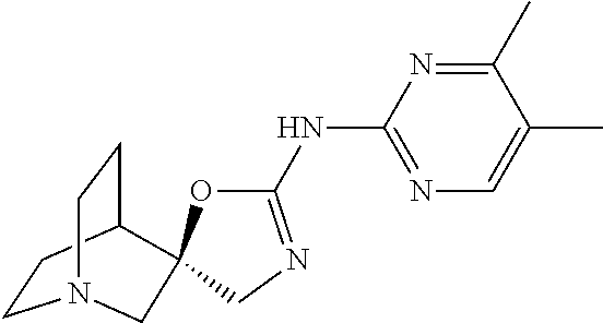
C1CC2CCN1CC21OC(NC2=NC=C(C)C(C)=N2)=NC1
